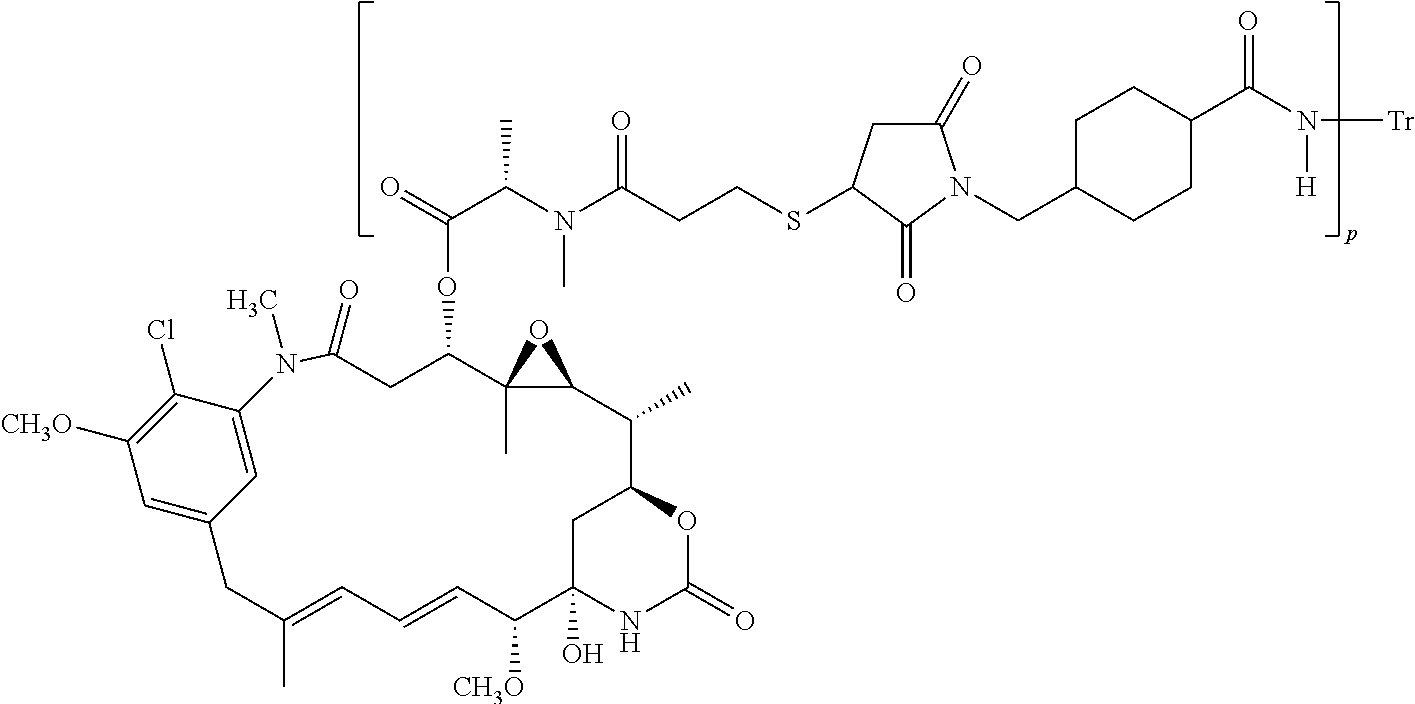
C1(=O)CC(SCCC(N(C)C(C(=O)OC2CC(=O)N(C)C3=CC(=CC([CH3O])=C3Cl)CC(C)=CC=CC([CH3O])C3(O)CC(C(C)C4C2(C)O4)OC(=O)N3)C)=O)C(=O)N1CC1CCC(C(N([H])[Tr])=O)CC1
